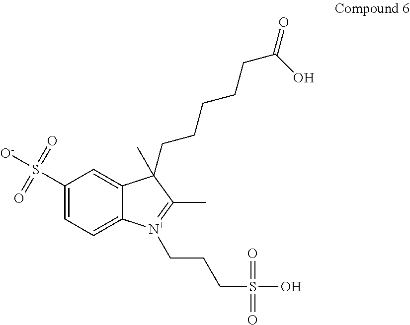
C1(S([O-])(=O)=O)=CC=C2C(=C1)C(C)(CCCCCC(=O)O)C(C)=[N+]2CCCS(O)(=O)=O
